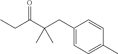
C1(CC(C(CC)=O)(C)C)=CC=C(C)C=C1
